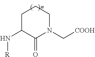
C1C(N[R])C(=O)N(C[COOH])CC1
